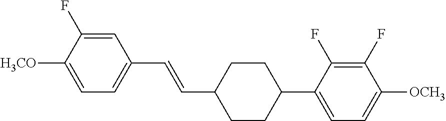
C1=C(F)C([H3CO])=CC=C1C=CC1CCC(C2=CC=C([OCH3])C(F)=C2F)CC1
